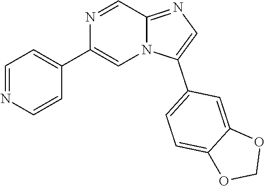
C1=C(C2=CC=C3C(=C2)OCO3)N2C(=N1)C=NC(C1=CC=NC=C1)=C2
